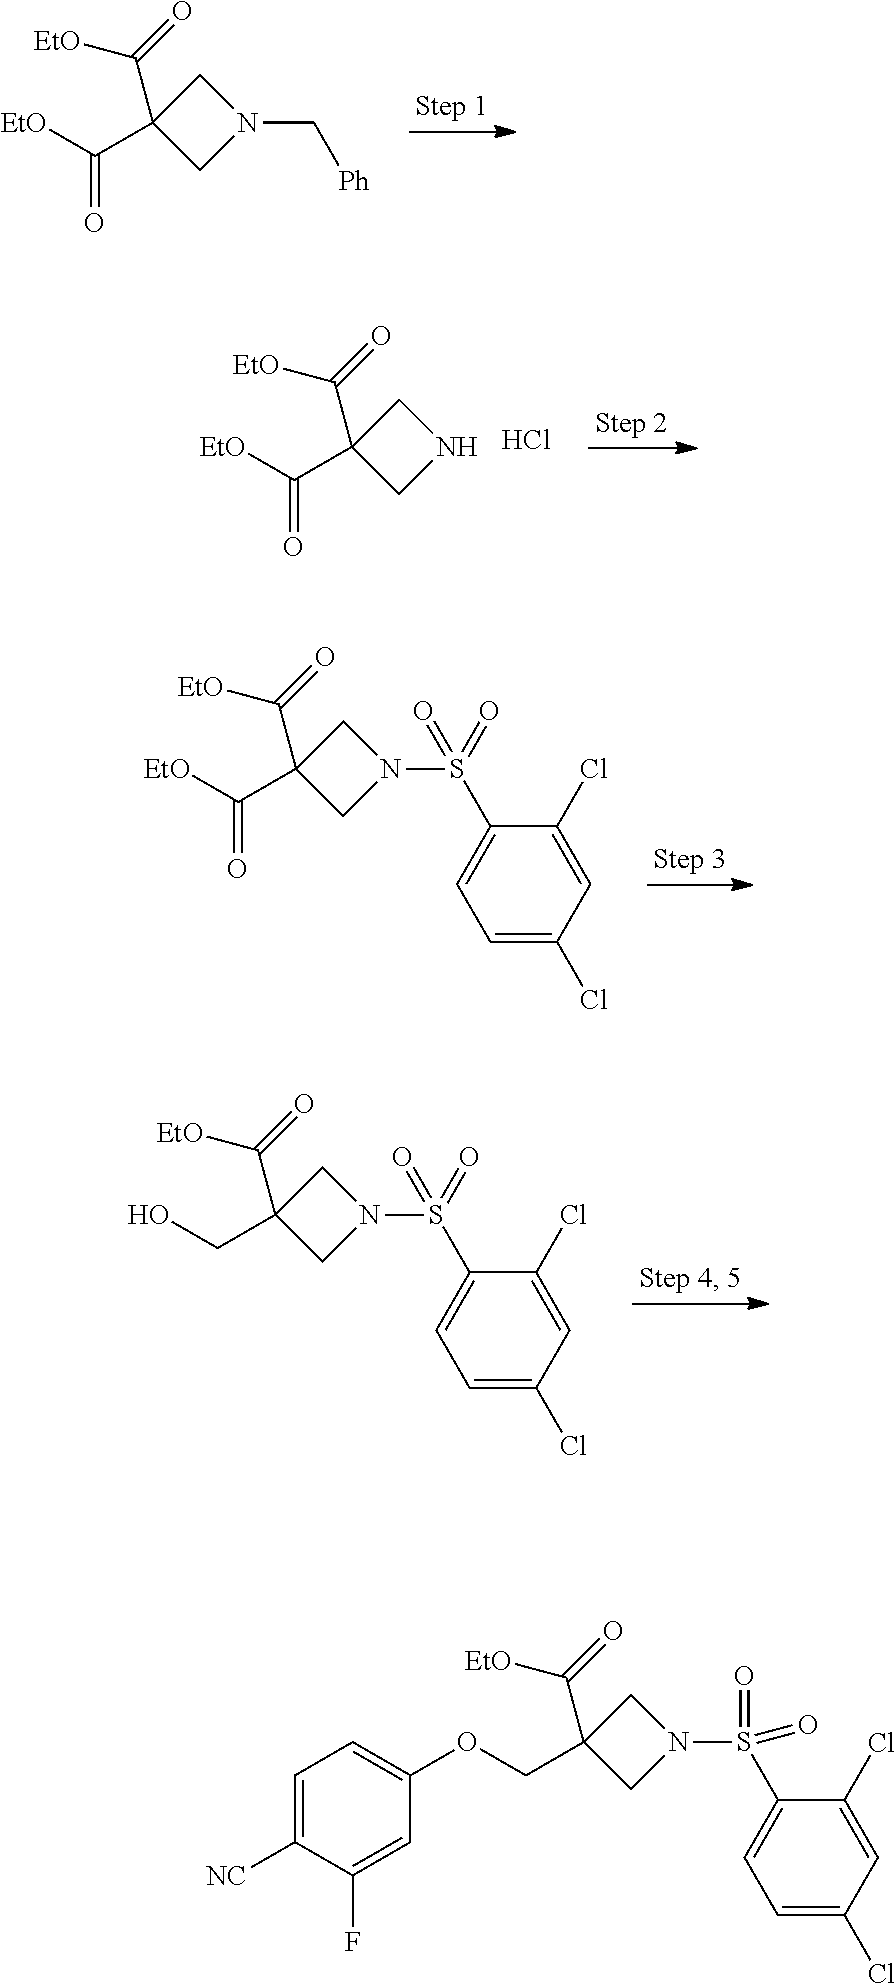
C1(C(=O)[EtO])(C([EtO])=O)CN(C[Ph])C1.C1(C(=O)[EtO])(C([EtO])=O)CNC1.Cl.C1(C(=O)[EtO])(C([EtO])=O)CN(S(=O)(=O)C2=CC=C(Cl)C=C2Cl)C1.C1(CO)(C([EtO])=O)CN(S(=O)(=O)C2=CC=C(Cl)C=C2Cl)C1.C1(COC2=CC=C([NC])C(F)=C2)(C([EtO])=O)CN(S(C2=CC=C(Cl)C=C2Cl)(=O)=O)C1
